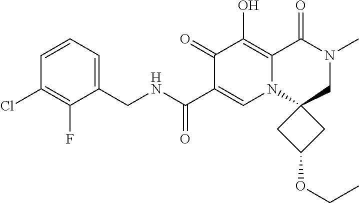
C1=CC=C(CNC(C2=CN3C4(CN(C)C(=O)C3=C(O)C2=O)CC(OCC)C4)=O)C(F)=C1Cl
